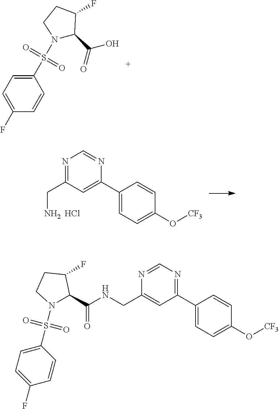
N1=CN=C(C2=CC=C(O[CF3])C=C2)C=C1CNC(C1N(S(C2=CC=C(F)C=C2)(=O)=O)CCC1F)=O.C1(S(N2C(C(O)=O)C(F)CC2)(=O)=O)=CC=C(F)C=C1.N1=C(CN)C=C(C2=CC=C(O[CF3])C=C2)N=C1.Cl
